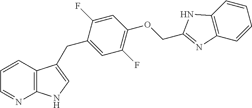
C12=C(C=CC=N1)C(CC1=CC(F)=C(OCC3=NC4=C(C=CC=C4)N3)C=C1F)=CN2
